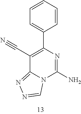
C(C1=C(C2=CC=CC=C2)N=C(N)N2C1=NN=C2)#N
